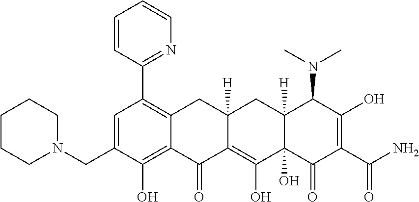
C1=C(CN2CCCCC2)C(O)=C2C(=C1C1=NC=CC=C1)CC1([H])C(=C(O)C3(O)C([H])(C1)C(N(C)C)C(O)=C(C(N)=O)C3=O)C2=O
